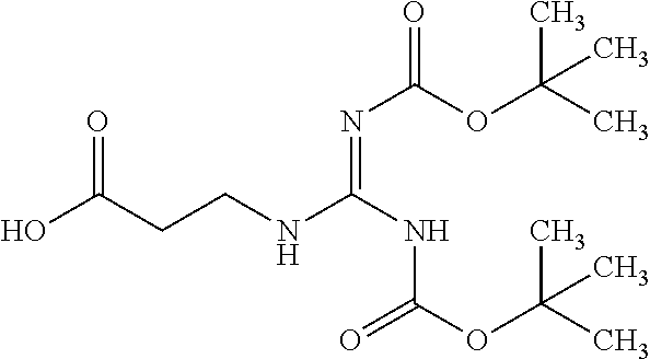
OC(CCNC(NC(=O)OC(C)(C)C)=NC(OC(C)(C)C)=O)=O
